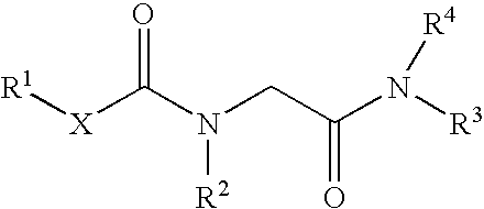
[X](C(N(CC(N([R3])[R4])=O)[R2])=O)[R1]
